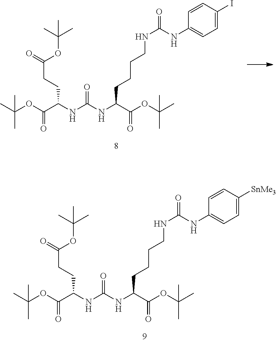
CC(OC(C(NC(NC(C(OC(C)(C)C)=O)CCCCNC(=O)NC1=CC=C(I)C=C1)=O)CCC(=O)OC(C)(C)C)=O)(C)C.CC(OC(C(NC(NC(C(OC(C)(C)C)=O)CCCCNC(=O)NC1=CC=C([SnMe3])C=C1)=O)CCC(=O)OC(C)(C)C)=O)(C)C
